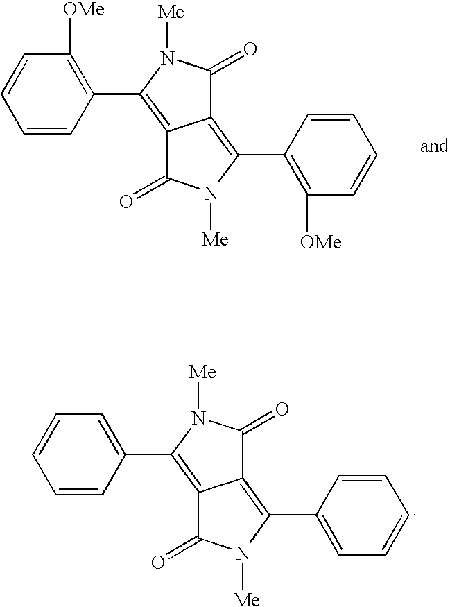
C12=C(C3=C([OMe])C=CC=C3)N([Me])C(=O)C1=C(C1=C([OMe])C=CC=C1)N([Me])C2=O.C12=C(C3=CC=CC=C3)N([Me])C(=O)C1=C(C1=CC=CC=C1)N([Me])C2=O
